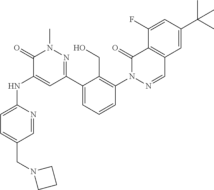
C1=NC(NC2=CC(C3=CC=CC(N4N=CC5=C(C4=O)C(F)=CC(C(C)(C)C)=C5)=C3CO)=NN(C)C2=O)=CC=C1CN1CCC1
